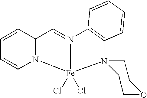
C12=C(C=CC=C1)N1([Fe]3(Cl)(Cl)N2=CC2=N3C=CC=C2)CCOCC1
